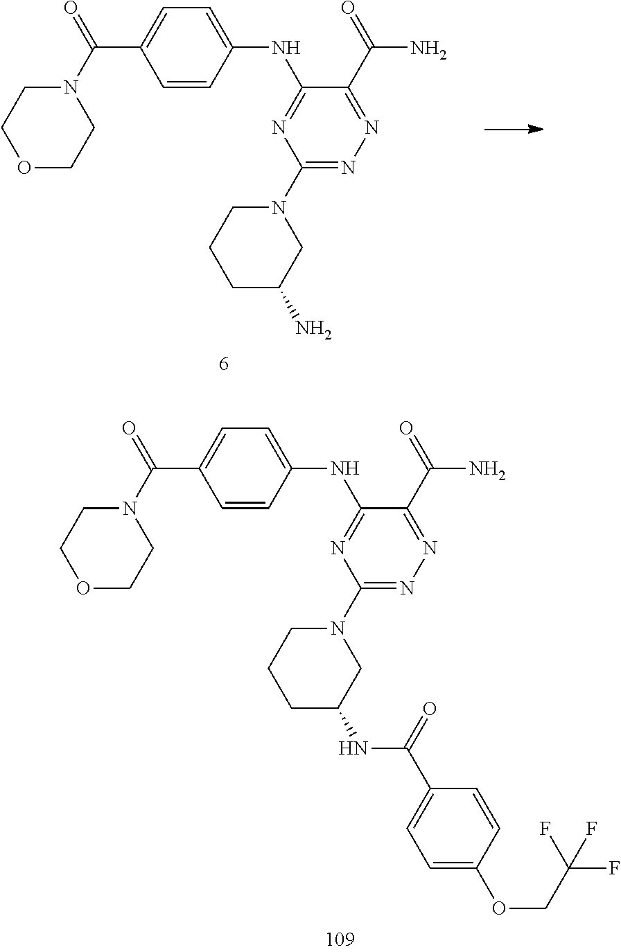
C1=CC(NC2=NC(N3CCCC(N)C3)=NN=C2C(=O)N)=CC=C1C(N1CCOCC1)=O.C1=CC(NC2=NC(N3CCCC(NC(C4=CC=C(OCC(F)(F)F)C=C4)=O)C3)=NN=C2C(=O)N)=CC=C1C(N1CCOCC1)=O
